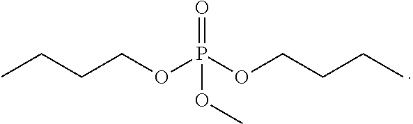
CCCCOP(OCCCC)(=O)OC
